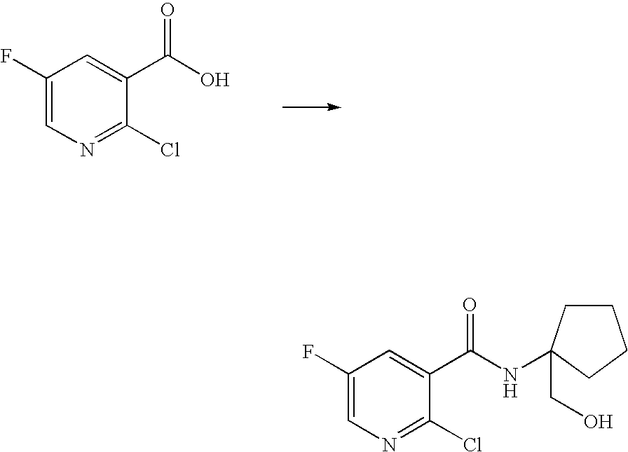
C1(F)=CN=C(Cl)C(C(O)=O)=C1.C1(F)=CN=C(Cl)C(C(NC2(CO)CCCC2)=O)=C1
